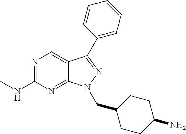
N1=C(NC)N=C2C(=C1)C(C1=CC=CC=C1)=NN2CC1CCC(N)CC1
